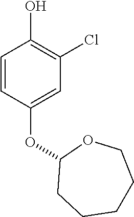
C1=CC(OC2CCCCCO2)=CC(Cl)=C1O
